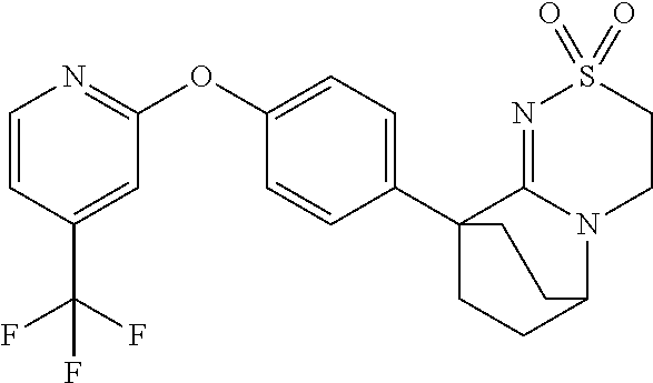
C1=CC(C(F)(F)F)=CC(OC2=CC=C(C34CCC(N5C3=NS(=O)(=O)CC5)CC4)C=C2)=N1
